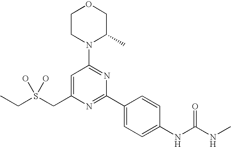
C(S(CC1=CC(N2C(C)COCC2)=NC(C2=CC=C(NC(NC)=O)C=C2)=N1)(O)O)C
